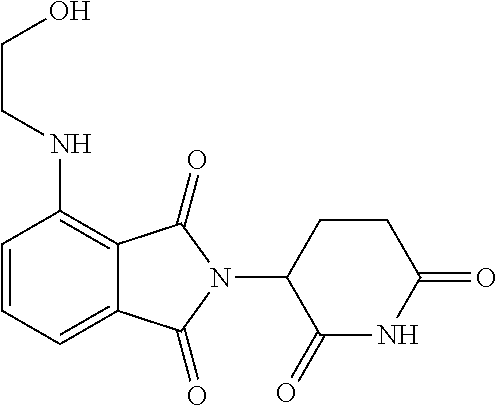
C1(NCCO)=C2C(=CC=C1)C(=O)N(C1C(=O)NC(=O)CC1)C2=O
